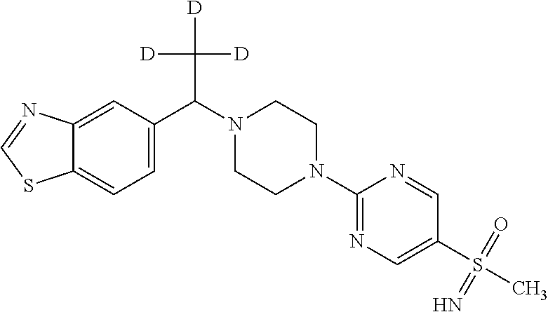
C12=CC=C(C(C([D])([D])[D])N3CCN(C4=NC=C(S(C)(=O)=N)C=N4)CC3)C=C1N=CS2
